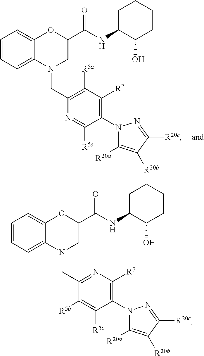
C1=CC=C2C(=C1)OC(C(NC1C(O)CCCC1)=O)CN2CC1=NC([R7])=C(N2C([R20a])=C([R20b])C([R20c])=N2)C([R5c])=C1[R5b].C1=CC=C2C(=C1)OC(C(NC1C(O)CCCC1)=O)CN2CC1=C([R5a])C([R7])=C(N2C([R20a])=C([R20b])C([R20c])=N2)C([R5c])=N1
